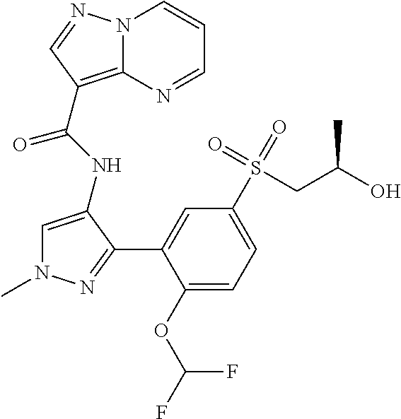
N12C(=C(C(NC3=CN(C)N=C3C3=CC(S(CC(O)C)(=O)=O)=CC=C3OC(F)F)=O)C=N1)N=CC=C2
